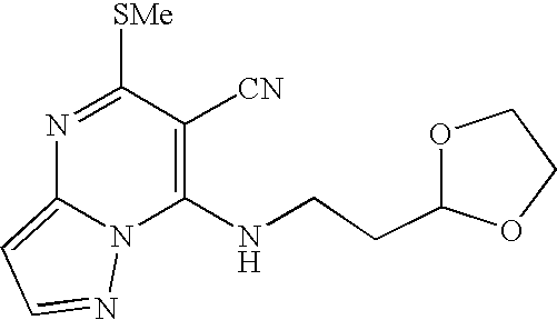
C1(NCCC2OCCO2)=C([CN])C([SMe])=NC2=CC=NN12
